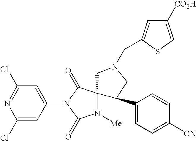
C1(Cl)=NC(Cl)=CC(N2C(=O)N([Me])C3(C2=O)CN(CC2=CC([CO2H])=CS2)CC3C2=CC=C([CN])C=C2)=C1
